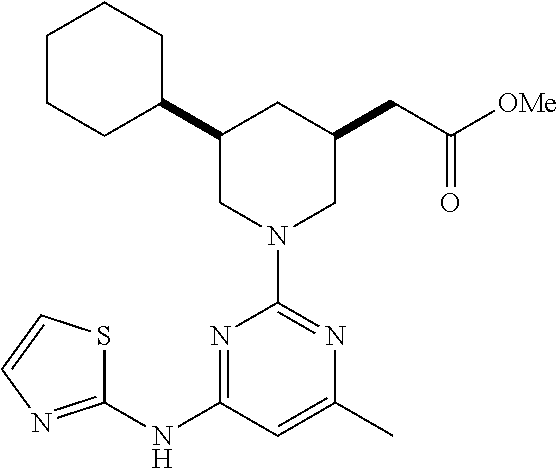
C1CCC(C2CN(C3=NC(C)=CC(NC4=NC=CS4)=N3)CC(CC([OMe])=O)C2)CC1
